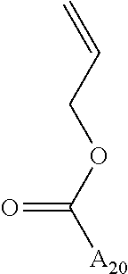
C=CCOC([A20])=O
